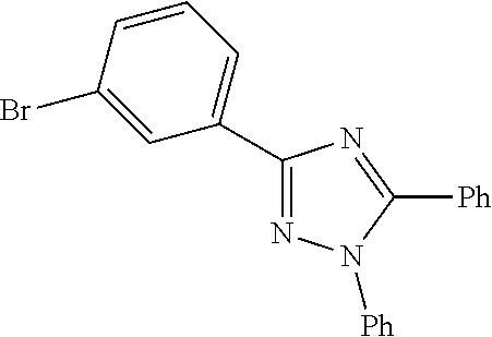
BrC1=CC(C2=NN([Ph])C([Ph])=N2)=CC=C1
